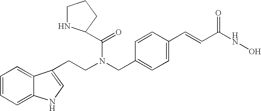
C1=CC=C2C(=C1)C(CCN(CC1=CC=C(C=CC(NO)=O)C=C1)C(=O)C1NCCC1)=CN2
